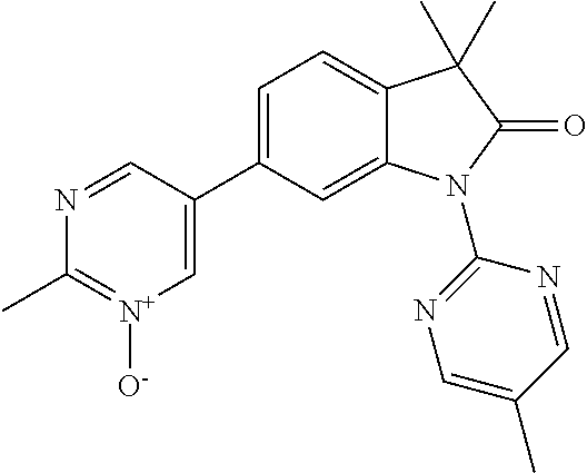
N1=CC(C2=CC=C3C(=C2)N(C2=NC=C(C)C=N2)C(=O)C3(C)C)=C[N+]([O-])=C1C
